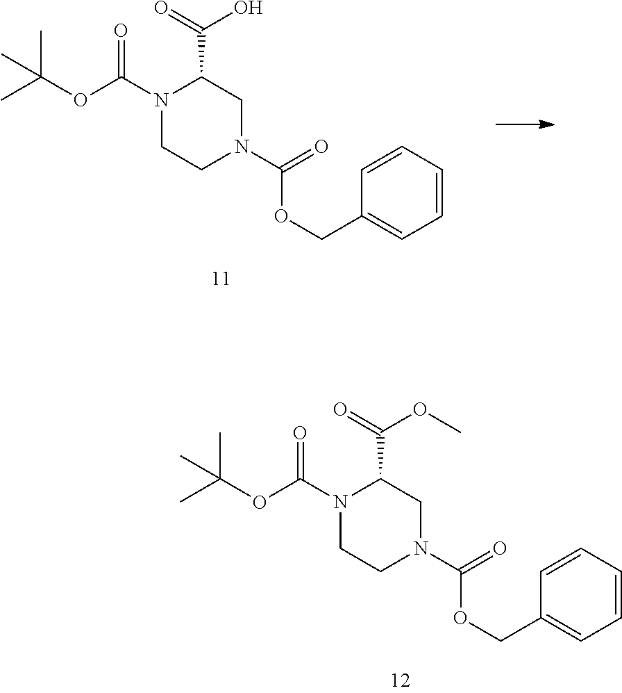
N1(C(OC(C)(C)C)=O)CCN(C(=O)OCC2=CC=CC=C2)CC1C(=O)O.N1(C(OC(C)(C)C)=O)CCN(C(=O)OCC2=CC=CC=C2)CC1C(=O)OC
